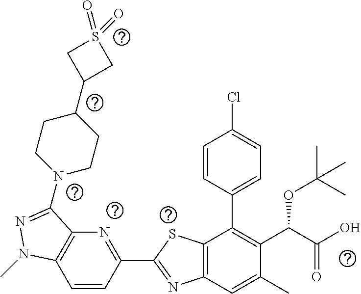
C1=CC(C2=NC3=C(S2)C(C2=CC=C(Cl)C=C2)=C(C(C(O)=O)OC(C)(C)C)C(C)=C3)=NC2=C1N(C)N=C2N1CCC(C2CS(=O)(=O)C2)CC1
